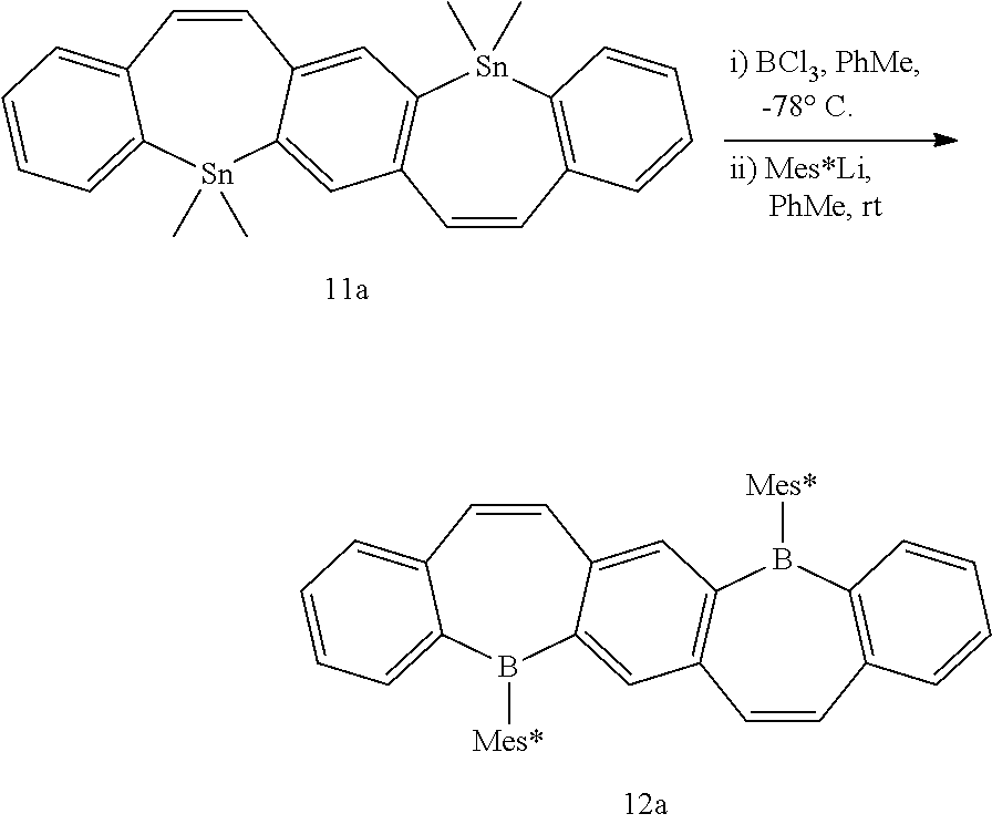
C1=CC2=CC=CC=C2[Sn](C)(C)C2=CC3=C(C=C12)[Sn](C)(C)C1=C(C=C3)C=CC=C1.C1=CC2=CC=CC=C2B([Mes*])C2=CC3=C(C=C12)B([Mes*])C1=C(C=C3)C=CC=C1
